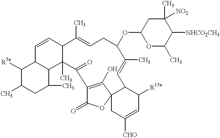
C1C(C)C2C(C=CC3C2(C)C(=O)C2=C(O)C4(C(C=C(C)C(OC5OC(C)C([NHCO2CH3])C(C)([NO2])C5)CC=C3C)C([R15a])C=C([CHO])C4)OC2=O)C([R5a])C1C
